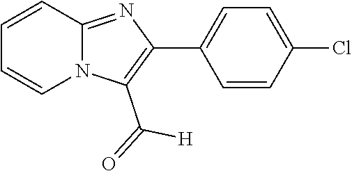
C12=NC(C3=CC=C(Cl)C=C3)=C(C(=O)[H])N1C=CC=C2
